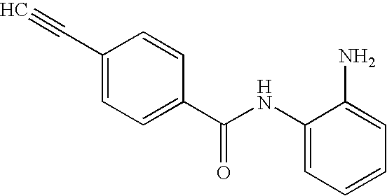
C1(NC(C2=CC=C(C#C)C=C2)=O)=CC=CC=C1N
